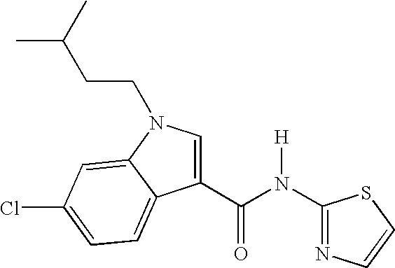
N1=C(N(C(C2=CN(CCC(C)C)C3=CC(Cl)=CC=C23)=O)[H])SC=C1
